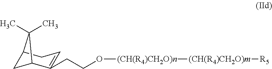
C12CC(C(CCO[(CH(R4)CH2O)n][(CH(R4)CH2O)m][R5])=CC1)C2(C)C
